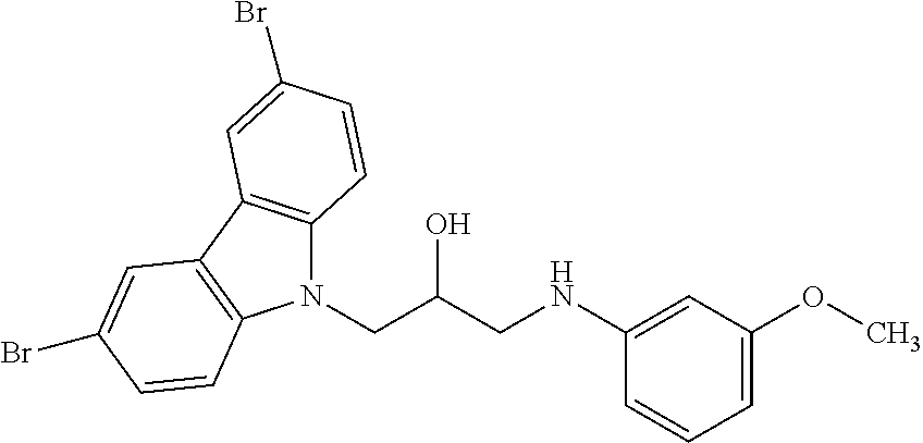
C1(NCC(CN2C3=C(C4=C2C=CC(Br)=C4)C=C(Br)C=C3)O)=CC(OC)=CC=C1
